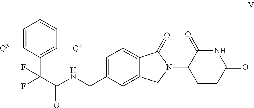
C1=C(CNC(C(F)(C2=C([Q4])C=CC=C2[Q3])F)=O)C=C2C(=C1)C(=O)N(C1CCC(=O)NC1=O)C2
